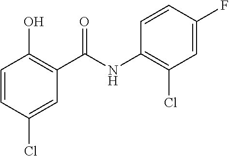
C1=CC(Cl)=CC(C(NC2=C(Cl)C=C(F)C=C2)=O)=C1O
